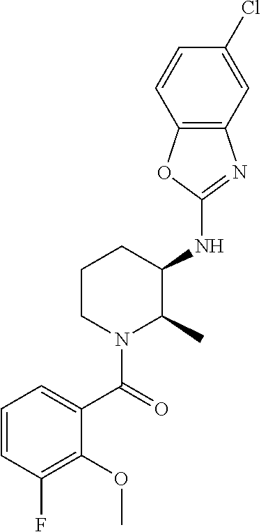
C1(NC2CCCN(C(=O)C3=CC=CC(F)=C3OC)C2C)=NC2=C(O1)C=CC(Cl)=C2
